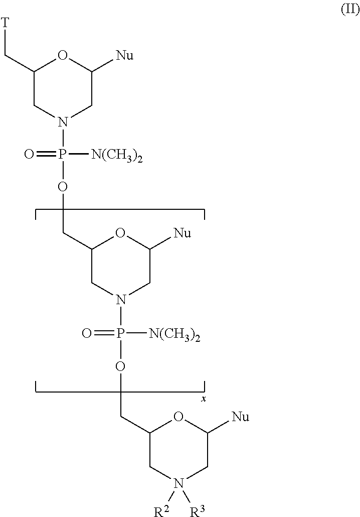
C1(C[T])CN(P(=O)([N(CH3)2])OCC2CN(P(=O)([N(CH3)2])OCC3CN([R3])([R2])CC([Nu])O3)CC([Nu])O2)CC([Nu])O1
